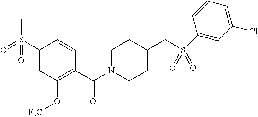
C1(S(=O)(C)=O)=CC(O[F3C])=C(C(N2CCC(CS(C3=CC(Cl)=CC=C3)(=O)=O)CC2)=O)C=C1
